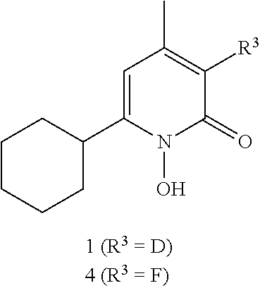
C1=C(C2CCCCC2)N(O)C(=O)C([R3])=C1C
